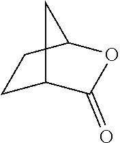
C1C2C(=O)OC(C1)C2
